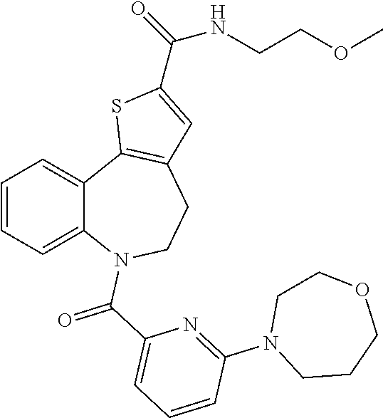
C1=CC=C2C(=C1)C1=C(CCN2C(C2=CC=CC(N3CCCOCC3)=N2)=O)C=C(C(NCCOC)=O)S1
